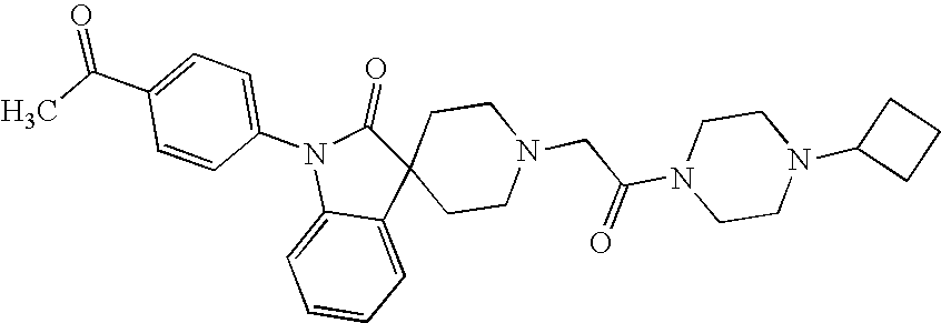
C1=C(C(=O)C)C=CC(N2C3=CC=CC=C3C3(C2=O)CCN(CC(N2CCN(C4CCC4)CC2)=O)CC3)=C1
